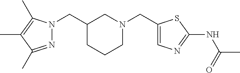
N1=C(C)C(C)=C(C)N1CC1CN(CC2=CN=C(NC(C)=O)S2)CCC1
